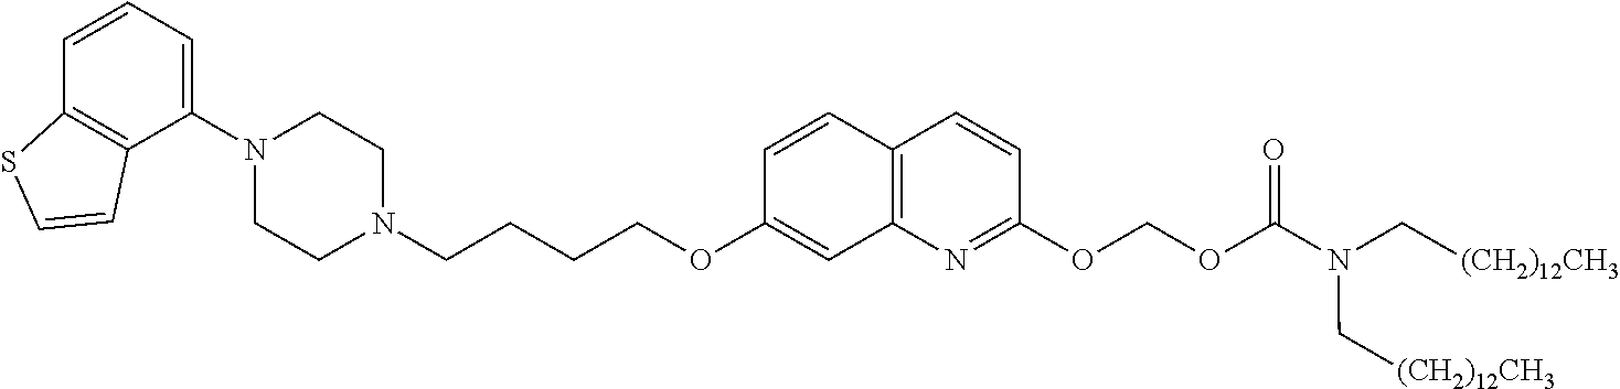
C1(N2CCN(CCCCOC3=CC4=C(C=C3)C=CC(OCOC(N(C[(CH2)12CH3])C[(CH2)12CH3])=O)=N4)CC2)=CC=CC2=C1C=CS2
